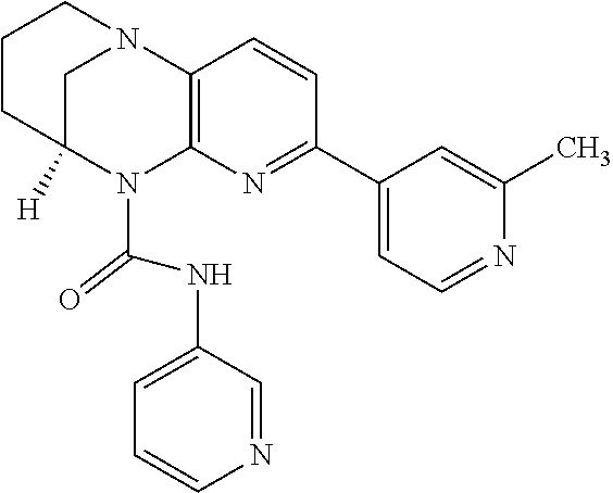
C1CC2([H])CN(C1)C1=C(N2C(NC2=CC=CN=C2)=O)N=C(C2=CC=NC(C)=C2)C=C1
